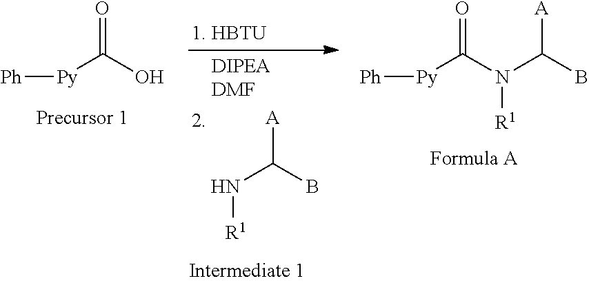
[Py](C(O)=O)[Ph].N(C(B)[A])[R1].[Py](C(N(C(B)[A])[R1])=O)[Ph]
